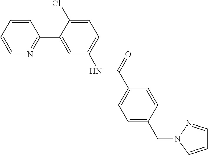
C1=CC=CN=C1C1=CC(NC(C2=CC=C(CN3C=CC=N3)C=C2)=O)=CC=C1Cl
